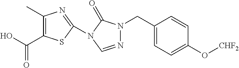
C1(C)=C(C(O)=O)SC(N2C(=O)N(CC3=CC=C(O[CHF2])C=C3)N=C2)=N1
